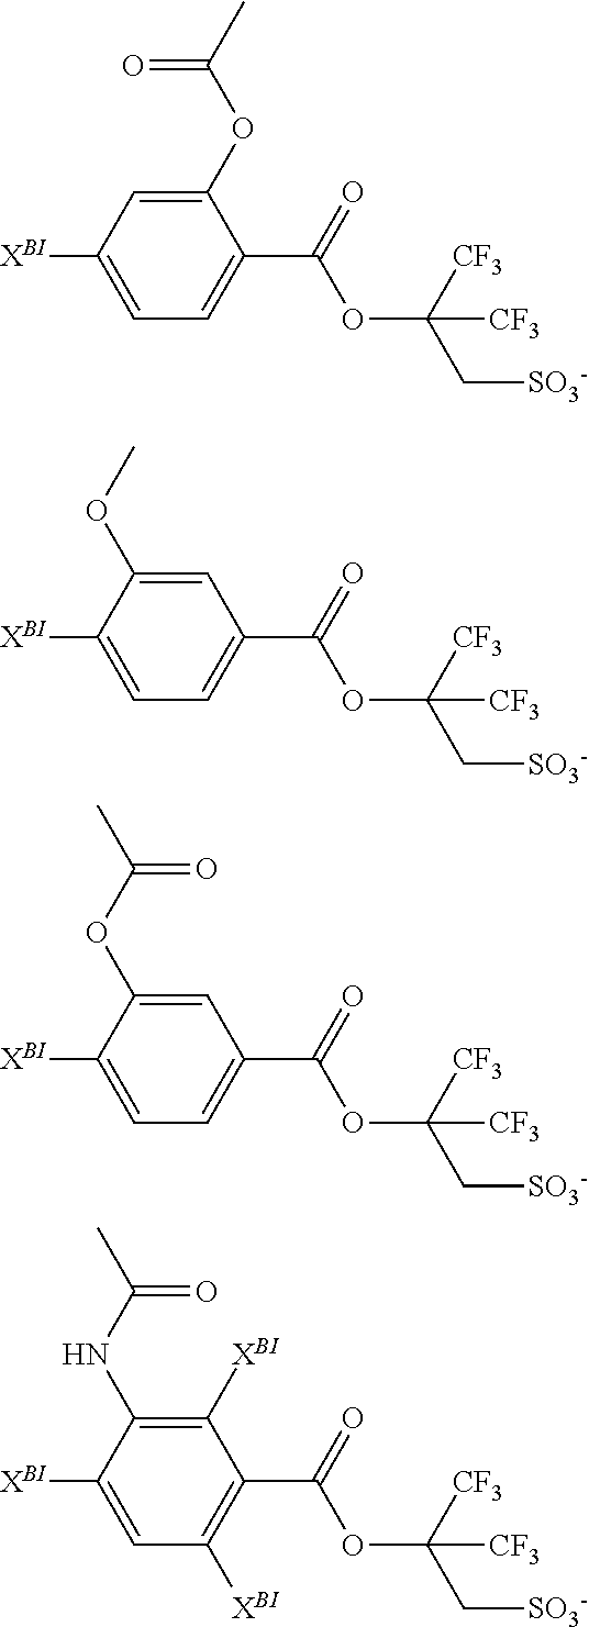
C1([XBI])=CC=C(C(OC([CF3])(C[SO3-])[CF3])=O)C(OC(=O)C)=C1.C1([XBI])=CC=C(C(OC([CF3])(C[SO3-])[CF3])=O)C=C1OC.C1([XBI])=CC=C(C(OC([CF3])(C[SO3-])[CF3])=O)C=C1OC(=O)C.C1([XBI])=CC([XBI])=C(C(OC([CF3])(C[SO3-])[CF3])=O)C([XBI])=C1NC(=O)C
